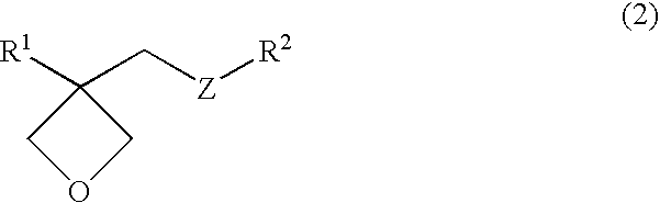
C1([R1])(C[Z][R2])COC1
